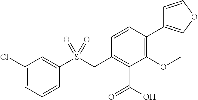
C1(Cl)=CC=CC(S(CC2=C(C(O)=O)C(OC)=C(C3=COC=C3)C=C2)(=O)=O)=C1
